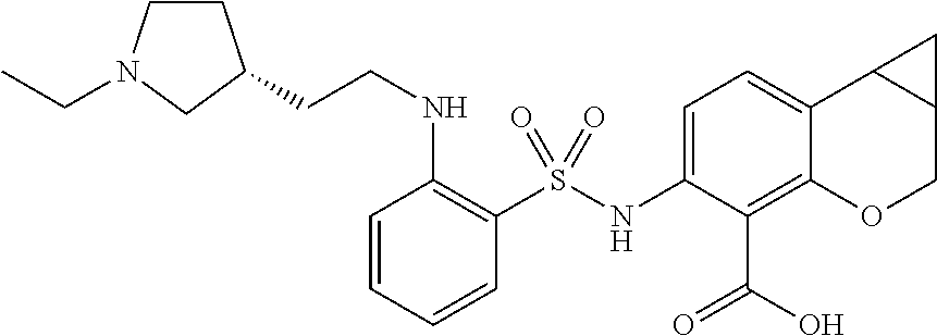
C1=CC=CC(S(NC2=CC=C3C(=C2C(O)=O)OCC2C3C2)(=O)=O)=C1NCCC1CCN(CC)C1
